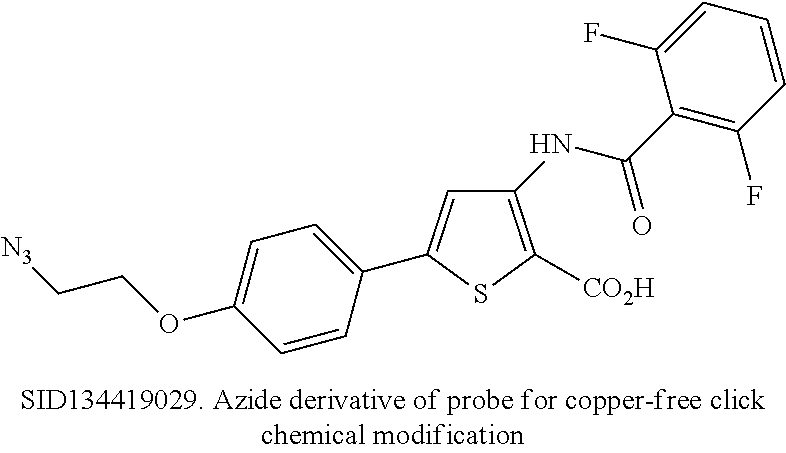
C1=C(C2=CC=C(OCC[N3])C=C2)SC([CO2H])=C1NC(C1=C(F)C=CC=C1F)=O
